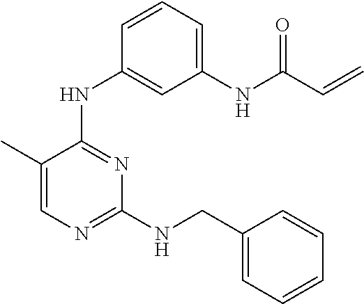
C1(C)=CN=C(NCC2=CC=CC=C2)N=C1NC1=CC(NC(C=C)=O)=CC=C1
